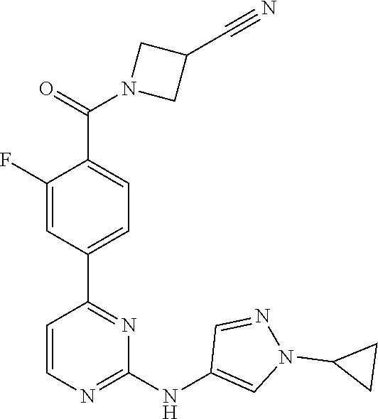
C1(C2=NC(NC3=CN(C4CC4)N=C3)=NC=C2)=CC=C(C(=O)N2CC(C#N)C2)C(F)=C1
